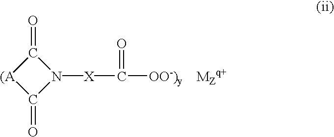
C1(=O)N([X]C([OO-)y    MZq+])=O)C(=O)[(A]1
